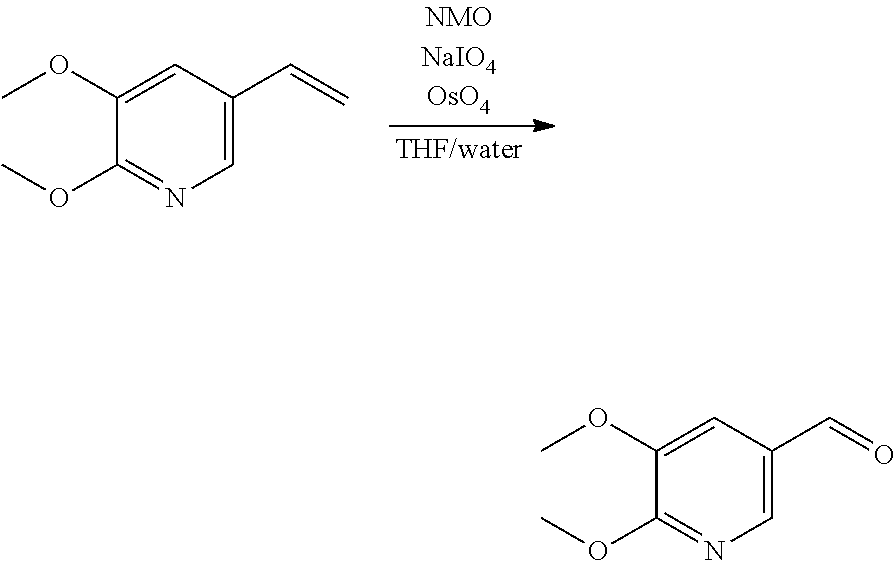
COC1=CC(C=C)=CN=C1OC.COC1=CC(C=O)=CN=C1OC
